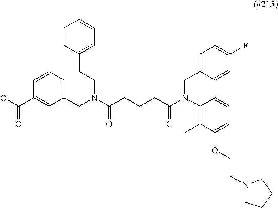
OC(C1=CC(CN(C(CCCC(N(C2=C(C)C(OCCN3CCCC3)=CC=C2)CC2=CC=C(F)C=C2)=O)=O)CCC2=CC=CC=C2)=CC=C1)=O
